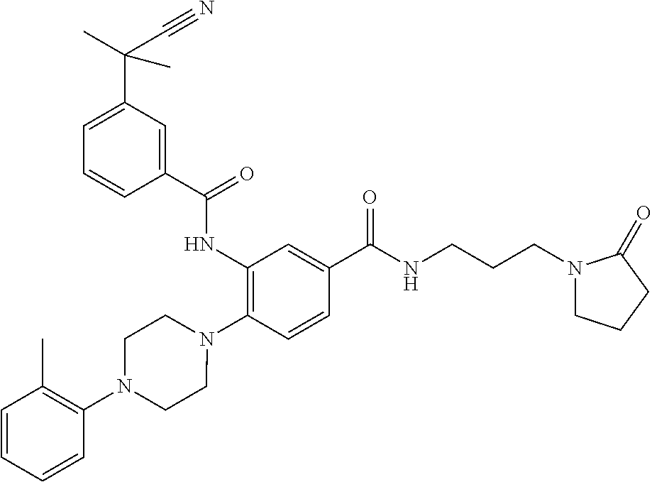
C1(NC(C2=CC(C(C#N)(C)C)=CC=C2)=O)=C(N2CCN(C3=C(C)C=CC=C3)CC2)C=CC(C(=O)NCCCN2CCCC2=O)=C1
